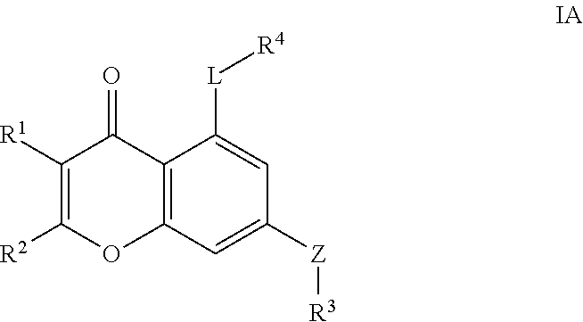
C1([R1])=C([R2])OC2=C(C1=O)C([L][R4])=CC([Z][R3])=C2
